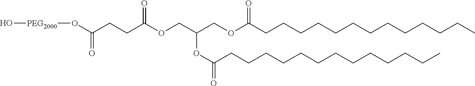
O(C(=O)CCC(OCC(COC(CCCCCCCCCCCCC)=O)OC(=O)CCCCCCCCCCCCC)=O)[PEG2000]O
